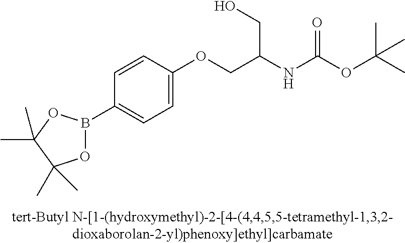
C1=CC(OCC(NC(OC(C)(C)C)=O)CO)=CC=C1B1OC(C)(C)C(C)(C)O1
